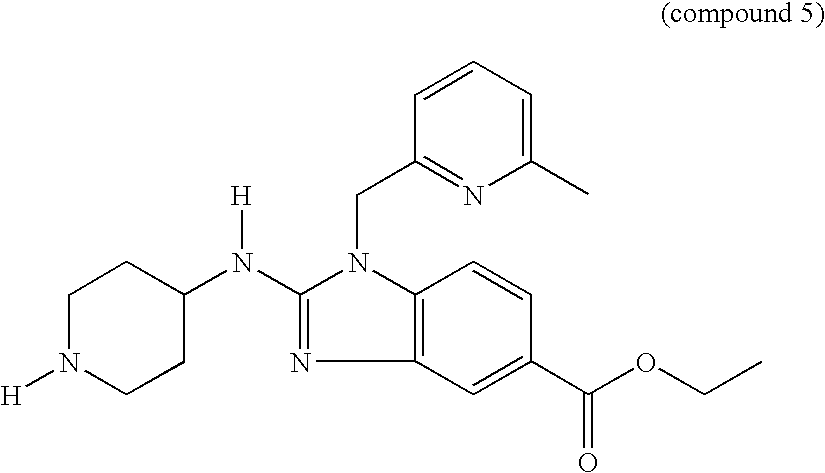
N([H])(C1=NC2=C(N1CC1=NC(C)=CC=C1)C=CC(C(OCC)=O)=C2)C1CCN([H])CC1
